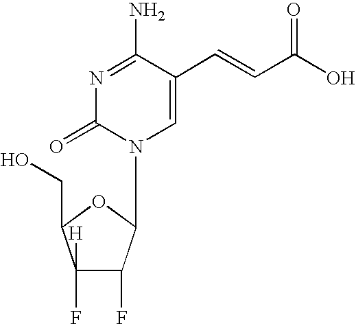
N1=C(N)C(C=CC(O)=O)=CN(C2C(F)C([H])(F)C(CO)O2)C1=O
